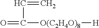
O=C([O(C2H4O)8][H])C=C
